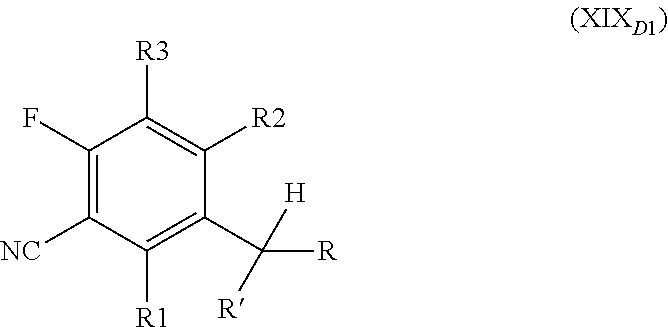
C1([R3])=C([R2])C(C([R])([H])[R])=C([R1])C([NC])=C1F
